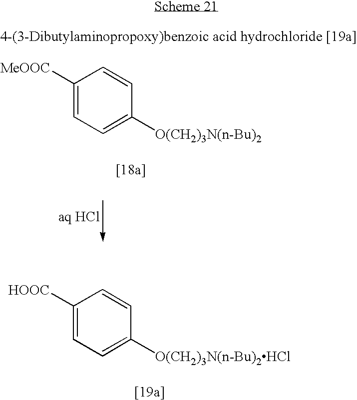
C1([HOOC])=CC=C([O(CH2)3N(n-Bu)2HCl])C=C1.C1([MeOOC])=CC=C([O(CH2)3N(n-Bu)2])C=C1
